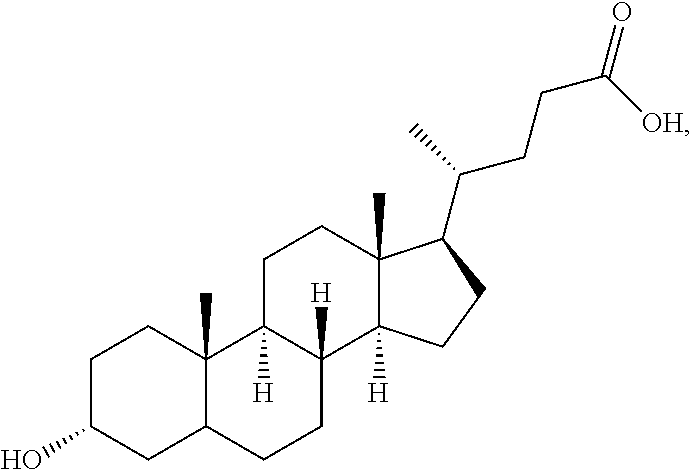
C1C(O)CC2C(C)(C1)C1([H])C([H])(CC2)C2([H])C(C)(CC1)C(C(C)CCC(=O)[OH])CC2
